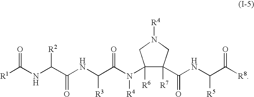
[R1]C(NC(C(NC(C(N([R4])C1([R6])C(C(NC(C([R8])=O)[R5])=O)([R7])CN([RA])C1)=O)[R3])=O)[R2])=O
